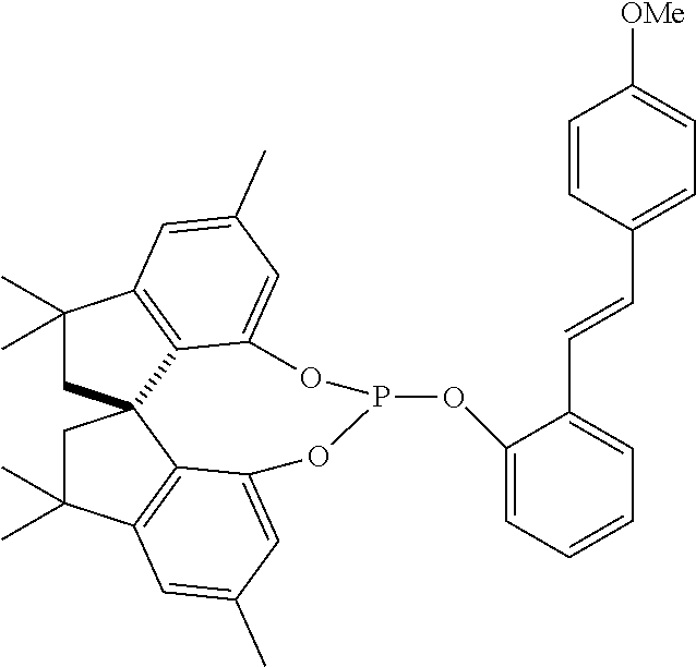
C1(C)(C)CC23C4=C1C=C(C)C=C4OP(OC1=CC=CC=C1C=CC1=CC=C([OMe])C=C1)OC1=CC(C)=CC(=C21)C(C)(C)C3
